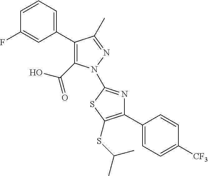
C1(C2=CC=CC(F)=C2)=C(C(O)=O)N(C2=NC(C3=CC=C([CF3])C=C3)=C(SC(C)C)S2)N=C1C
